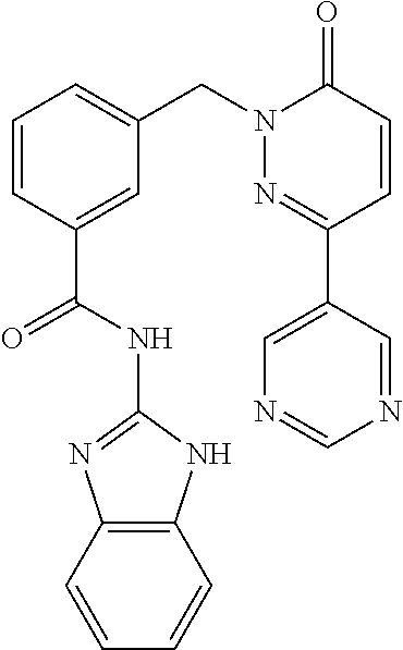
C1=C(C2=NN(CC3=CC=CC(C(NC4=NC5=C(N4)C=CC=C5)=O)=C3)C(=O)C=C2)C=NC=N1
